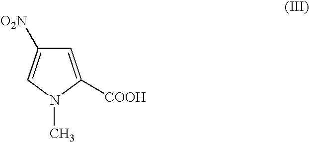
[O2N]C1=CN(C)C([COOH])=C1
